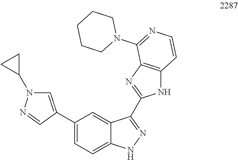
C1(C2=CN(C3CC3)N=C2)=CC=C2C(=C1)C(C1=NC3=C(N1)C=CN=C3N1CCCCC1)=NN2
